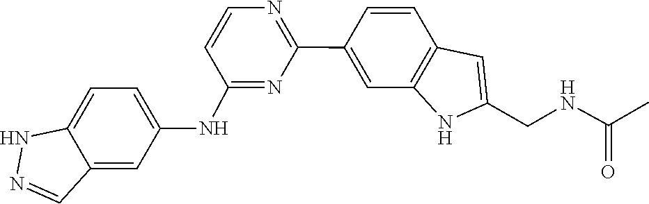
C1(C2=NC=CC(NC3=CC=C4C(=C3)C=NN4)=N2)=CC2=C(C=C1)C=C(CNC(C)=O)N2
